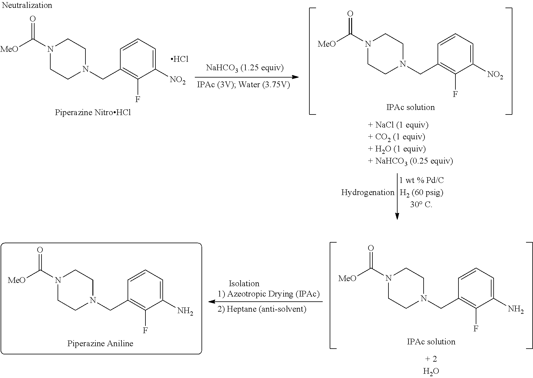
N1(C([MeO])=O)CCN(CC2=C(F)C(N)=CC=C2)CC1.N1(C([MeO])=O)CCN(CC2=C(F)C(N)=CC=C2)CC1.N1(C([MeO])=O)CCN(CC2=C(F)C([NO2])=CC=C2)CC1.N1(C([MeO])=O)CCN(CC2=C(F)C([NO2])=CC=C2)CC1.Cl
